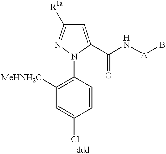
C1([MeHNH2C])=C(N2C(C(N[A]B)=O)=CC([R1a])=N2)C=CC(Cl)=C1
